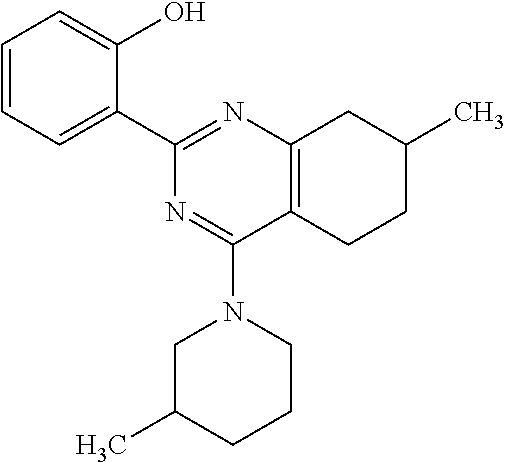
C1=CC=C(C2=NC3=C(C(N4CC(C)CCC4)=N2)CCC(C)C3)C(O)=C1
